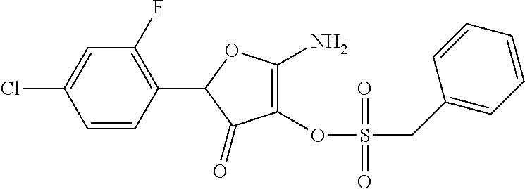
C1=CC(C2C(=O)C(OS(CC3=CC=CC=C3)(=O)=O)=C(N)O2)=C(F)C=C1Cl
